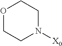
O1CCN([X0])CC1
